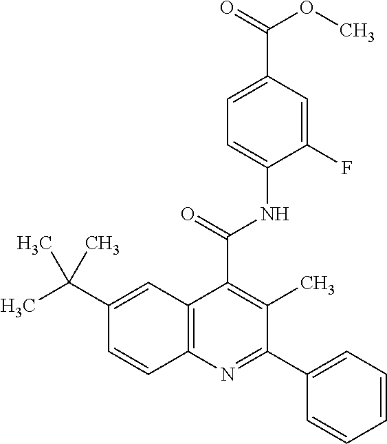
C1(F)=CC(C(=O)OC)=CC=C1NC(=O)C1=C(C)C(C2=CC=CC=C2)=NC2=C1C=C(C(C)(C)C)C=C2
